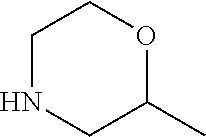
C1NCC(C)OC1
